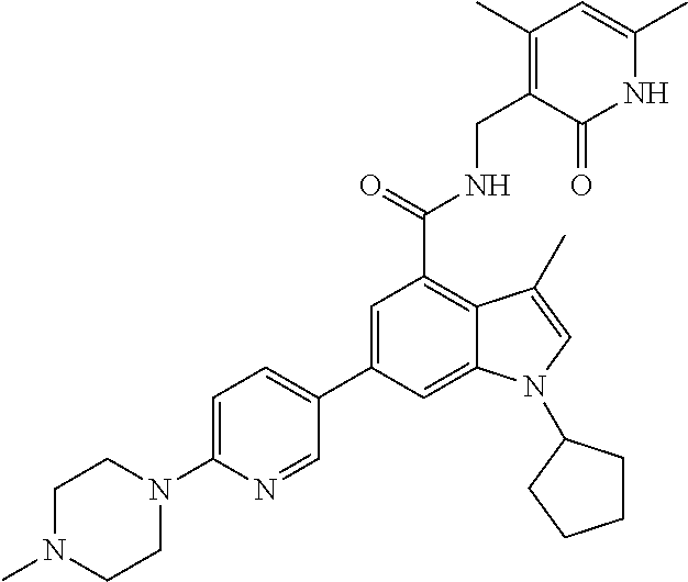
C1(C2=CC(C(NCC3=C(C)C=C(C)NC3=O)=O)=C3C(=C2)N(C2CCCC2)C=C3C)=CC=C(N2CCN(C)CC2)N=C1
